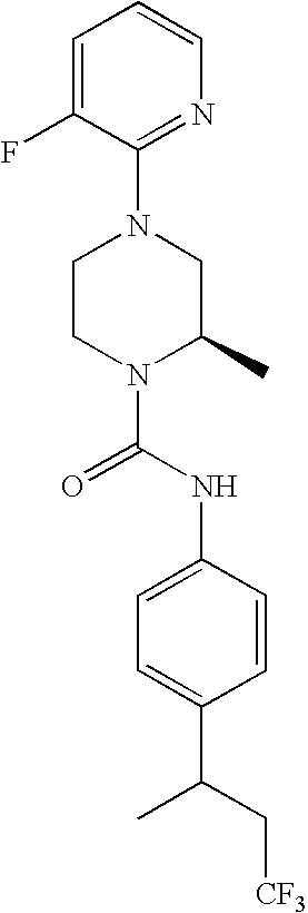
N1(C(NC2=CC=C(C(C)C[CF3])C=C2)=O)C(C)CN(C2=NC=CC=C2F)CC1
